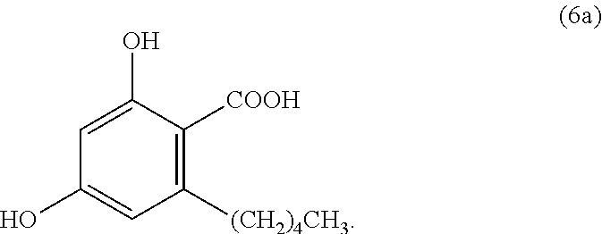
C1=C(O)C([COOH])=C([(CH2)4CH3])C=C1O
